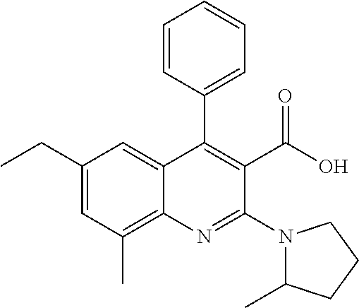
C1(CC)=CC(C)=C2C(=C1)C(C1=CC=CC=C1)=C(C(O)=O)C(N1C(C)CCC1)=N2
